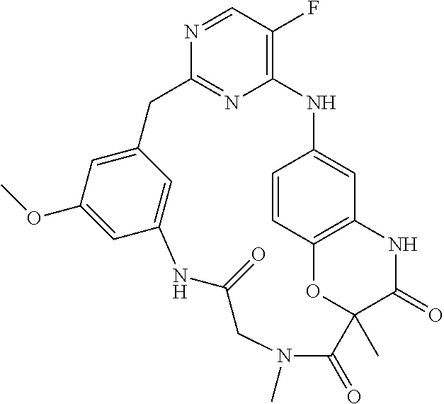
N1=CC(F)=C2N=C1CC1=CC(OC)=CC(=C1)NC(=O)CN(C)C(=O)C1(C)OC3=C(C=C(N2)C=C3)NC1=O
